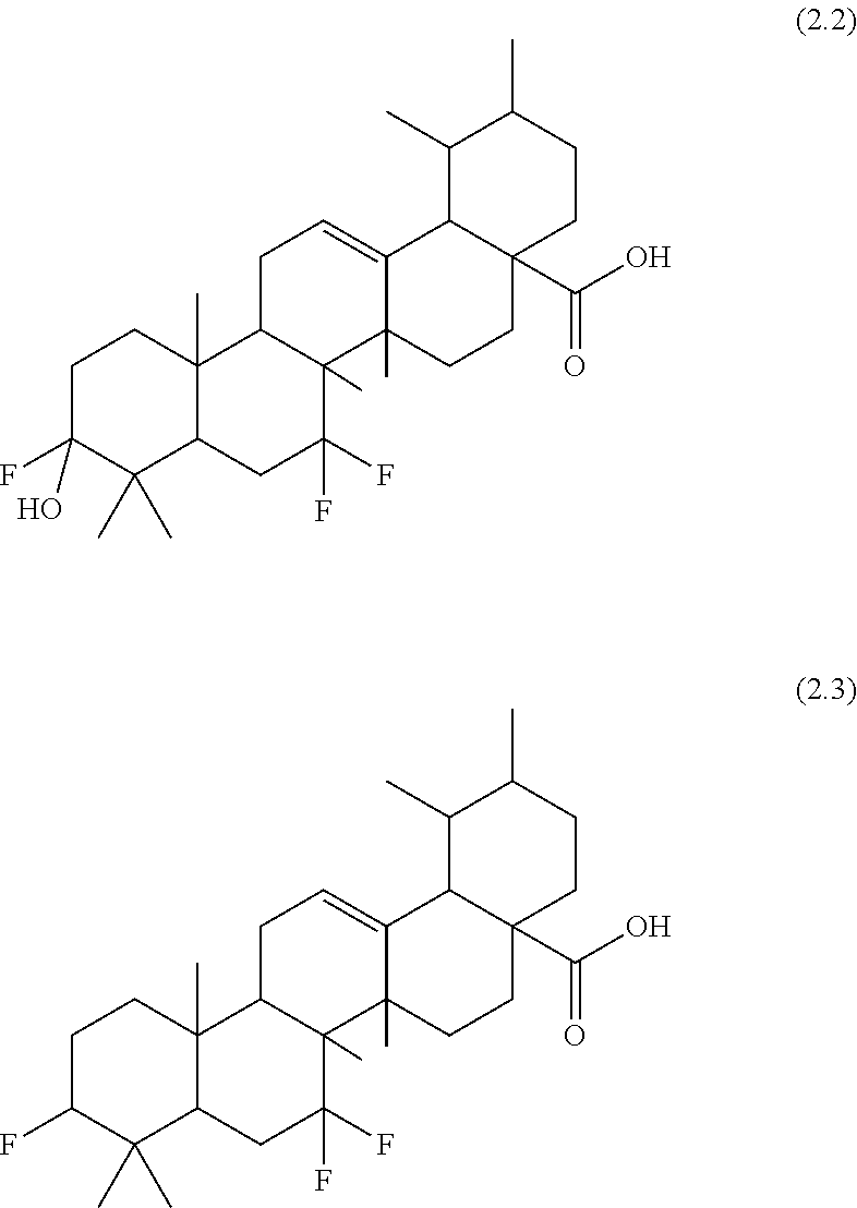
C1C(F)(O)C(C)(C)C2C(C)(C1)C1C(C)(C(F)(F)C2)C2(C)C(=CC1)C1C(C(O)=O)(CC2)CCC(C)C1C.C1C(F)C(C)(C)C2C(C)(C1)C1C(C)(C(F)(F)C2)C2(C)C(=CC1)C1C(C(O)=O)(CC2)CCC(C)C1C
